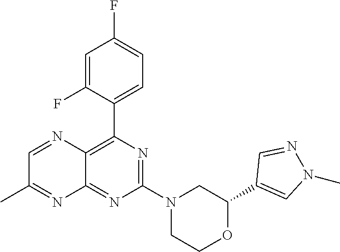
C1(C2=CN(C)N=C2)OCCN(C2=NC(C3=CC=C(F)C=C3F)=C3C(=N2)N=C(C)C=N3)C1
